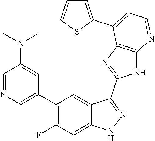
C1=NC=C(C2=C(F)C=C3C(=C2)C(C2=NC4=C(N2)N=CC=C4C2=CC=CS2)=NN3)C=C1N(C)C
